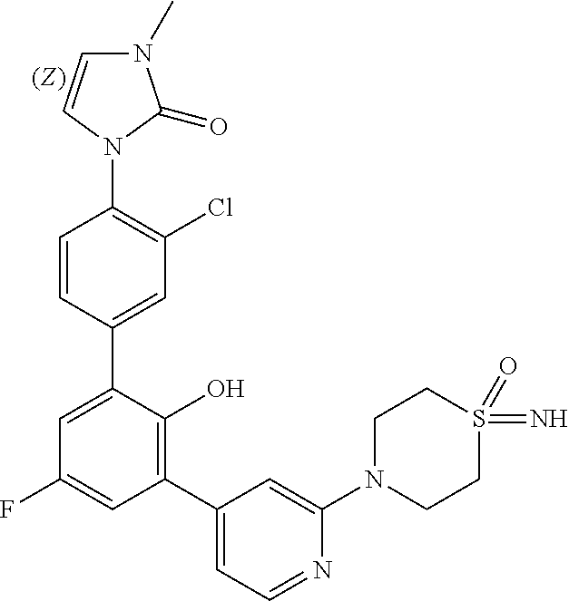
C1=CC(C2=CC(F)=CC(C3=CC=NC(N4CCS(=N)(=O)CC4)=C3)=C2O)=CC(Cl)=C1N1C(=O)N(C)C=C1
